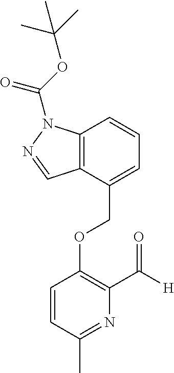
C(OC1=C(C([H])=O)N=C(C)C=C1)C1=CC=CC2=C1C=NN2C(OC(C)(C)C)=O
